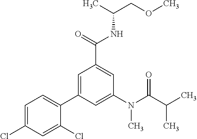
C1=C(Cl)C=C(Cl)C(C2=CC(C(=O)NC(COC)C)=CC(N(C(C(C)C)=O)C)=C2)=C1
